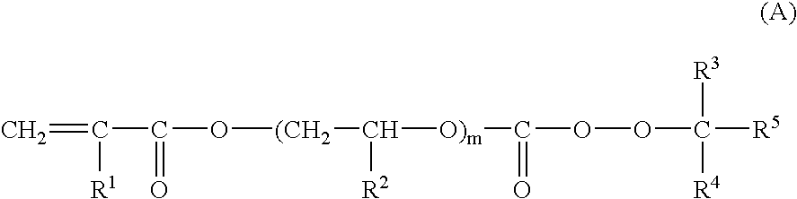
C=C(C(O[(CH2]C([O)m]C(OOC([R5])([R3])[R4])=O)[R2])=O)[R1]
